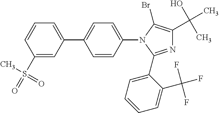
N1=C(C2=CC=CC=C2C(F)(F)F)N(C2=CC=C(C3=CC=CC(S(=O)(C)=O)=C3)C=C2)C(Br)=C1C(O)(C)C
